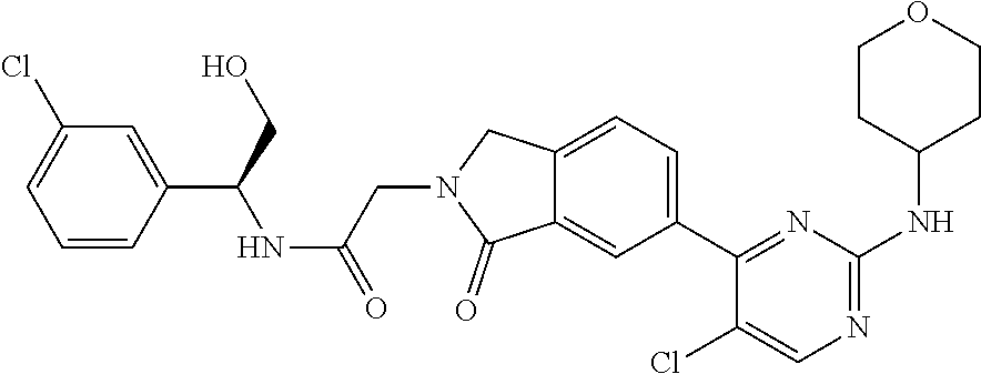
C12=CC(C3=NC(NC4CCOCC4)=NC=C3Cl)=CC=C1CN(CC(NC(C1=CC(Cl)=CC=C1)CO)=O)C2=O
